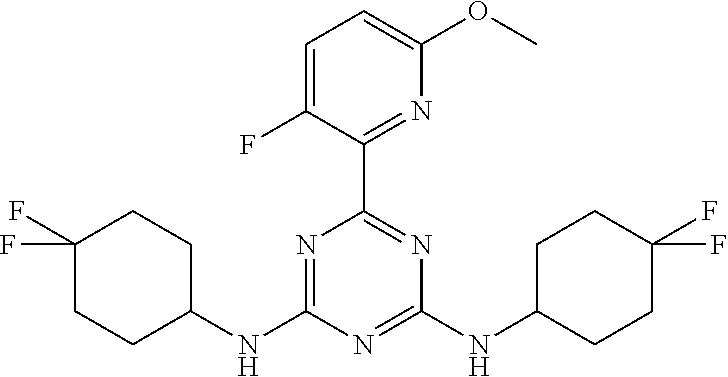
C1(C2=NC(NC3CCC(F)(F)CC3)=NC(NC3CCC(F)(F)CC3)=N2)=NC(OC)=CC=C1F
